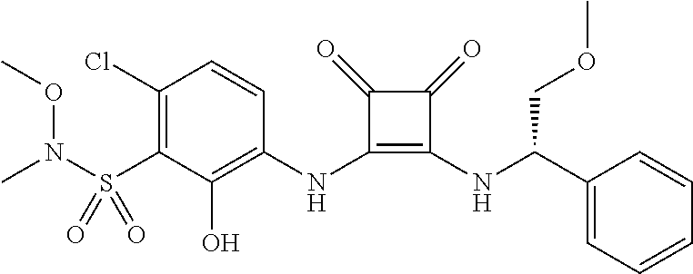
C1(Cl)=C(S(=O)(=O)N(C)OC)C(O)=C(NC2=C(NC(C3=CC=CC=C3)COC)C(=O)C2=O)C=C1
